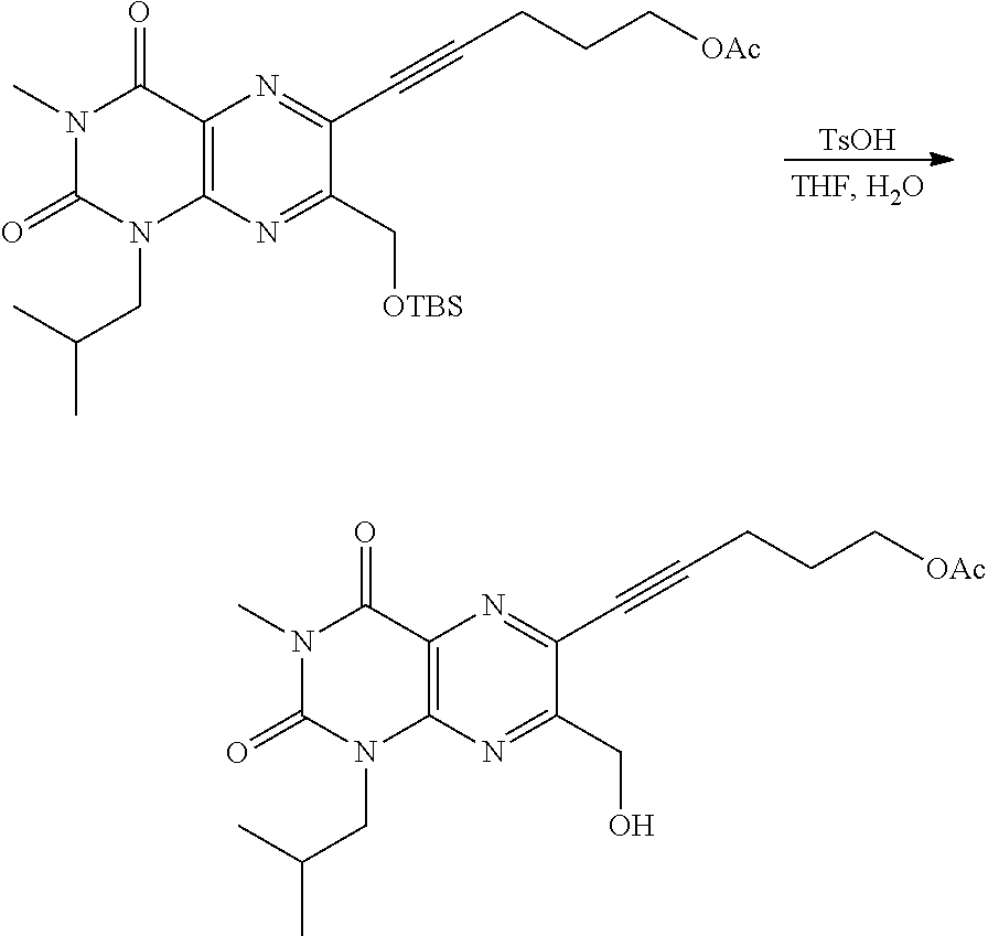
C12=C(N=C(C[OTBS])C(C#CCCC[OAc])=N1)N(CC(C)C)C(=O)N(C)C2=O.[TsOH].C12=C(N=C(CO)C(C#CCCC[OAc])=N1)N(CC(C)C)C(=O)N(C)C2=O
